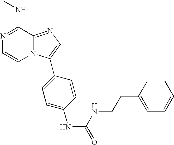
N1=C(NC)C2=NC=C(C3=CC=C(NC(NCCC4=CC=CC=C4)=O)C=C3)N2C=C1
